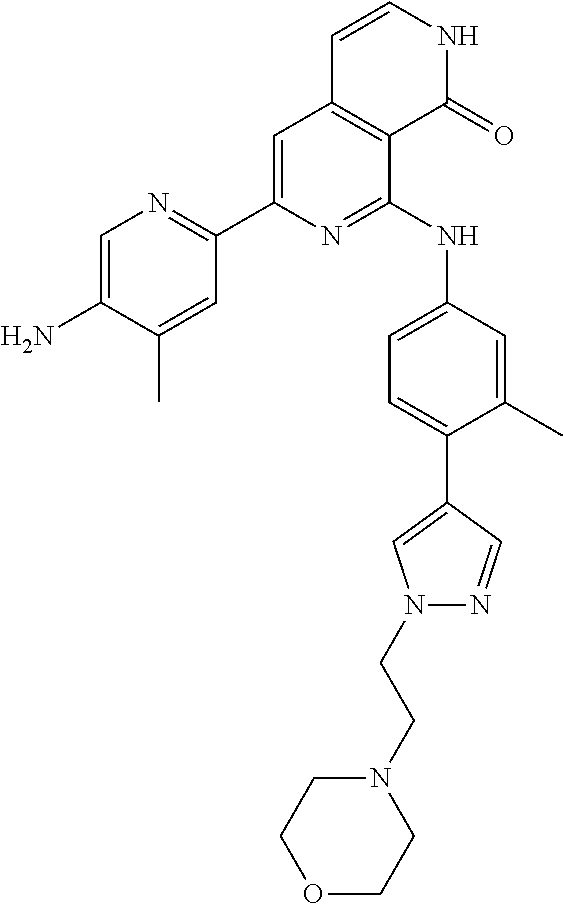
C1(C2=CC3=C(C(NC4=CC=C(C5=CN(CCN6CCOCC6)N=C5)C(C)=C4)=N2)C(=O)NC=C3)=NC=C(N)C(C)=C1
